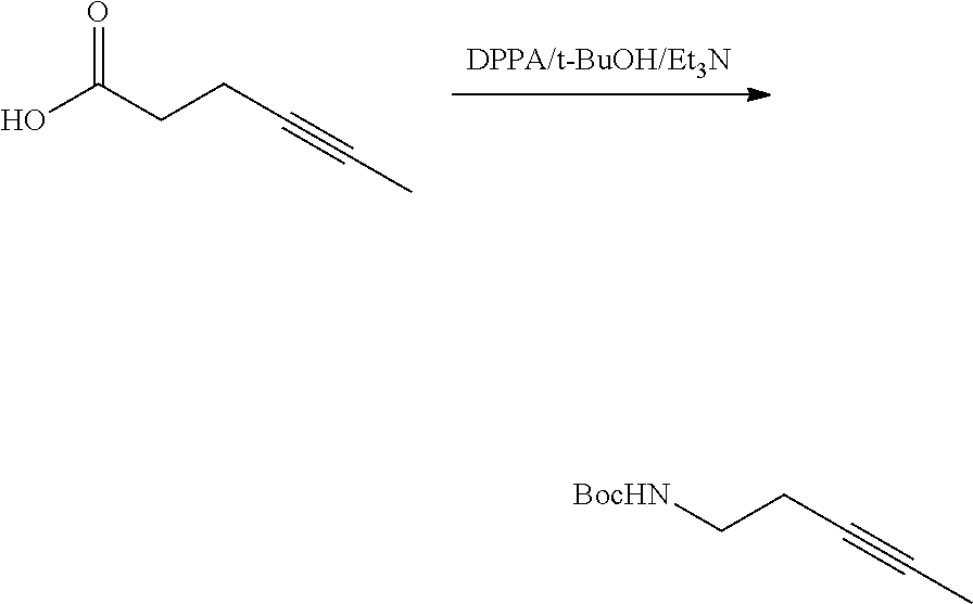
OC(CCC#CC)=O.[BocHN]CCC#CC
